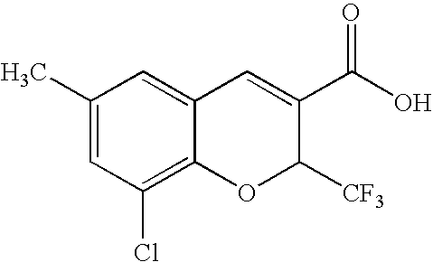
C1(C)=CC(Cl)=C2C(=C1)C=C(C(O)=O)C([CF3])O2
